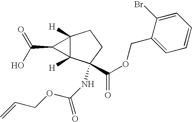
C12([H])C([H])(C(NC(=O)OCC=C)(C(OCC3=CC=CC=C3Br)=O)CC1)C2C(O)=O
